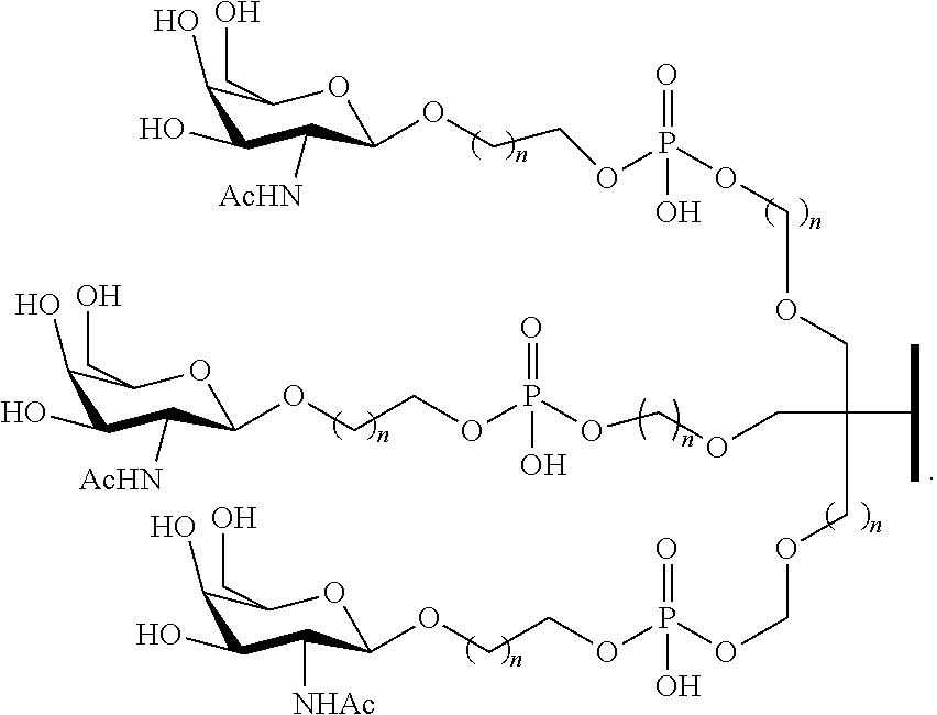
C1(O)C(O)C([AcHN])C(OCCOP(OCOCC(COCOP(OCCOC2C([NHAc])C(O)C(O)C(CO)O2)(=O)O)(COCOP(OCCOC2C([AcHN])C(O)C(O)C(CO)O2)(=O)O)C(C)C)(=O)O)OC1CO
